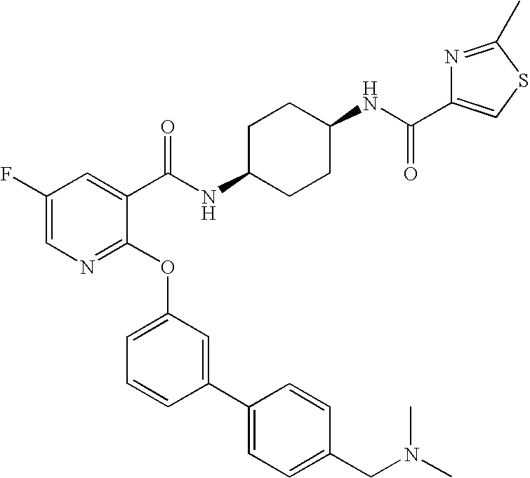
C1(F)=CN=C(OC2=CC=CC(C3=CC=C(CN(C)C)C=C3)=C2)C(C(NC2CCC(NC(=O)C3=CSC(C)=N3)CC2)=O)=C1
